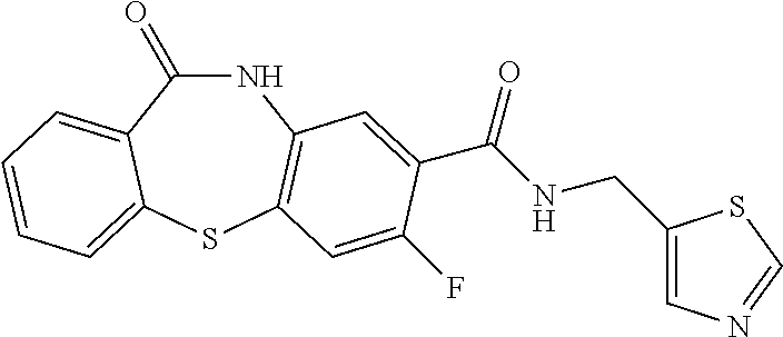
C1(=O)NC2=C(SC3=CC=CC=C13)C=C(F)C(C(NCC1=CN=CS1)=O)=C2
